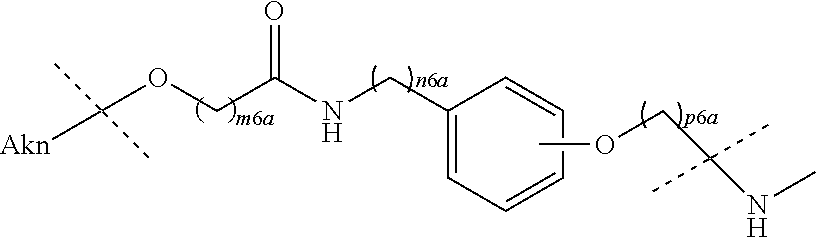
O(CC(NCC1=CC=CC=C1)=O)C([Akn])(C)C.COCC(NC)(C)C
